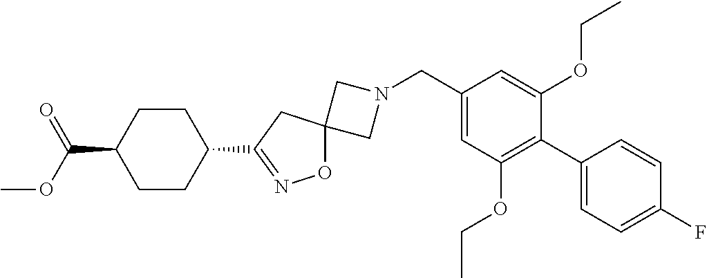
C1N(CC2=CC(OCC)=C(C3=CC=C(F)C=C3)C(OCC)=C2)CC12ON=C(C1CCC(C(=O)OC)CC1)C2
